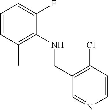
C1=CC(C)=C(NCC2=C(Cl)C=CN=C2)C(F)=C1
